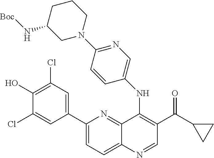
C1(C2=CC(Cl)=C(O)C(Cl)=C2)=CC=C2C(=N1)C(NC1=CN=C(N3CCCC(N[Boc])C3)C=C1)=C(C(=O)C1CC1)C=N2
